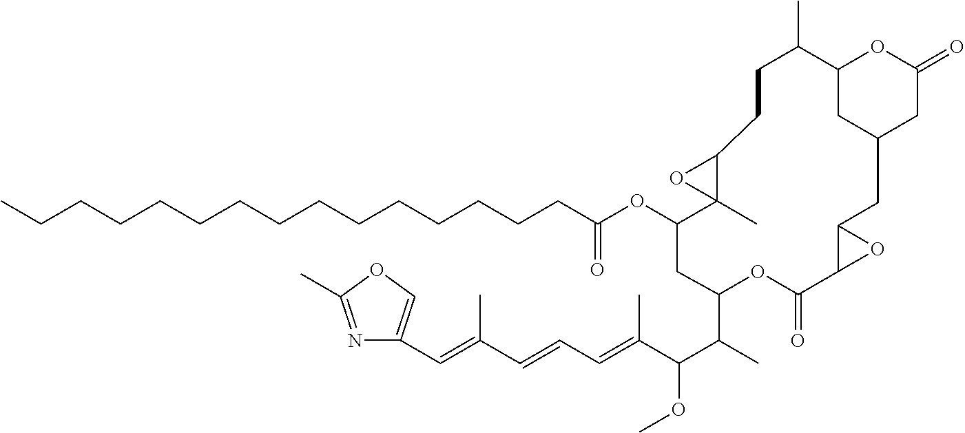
CCCCCCCCCCCCCCCC(OC1C2(C)C(O2)CCC(C)C2CC(CC(=O)O2)CC2C(O2)C(=O)OC(C(C)C(C(C)=CC=CC(=CC2=COC(C)=N2)C)OC)C1)=O
